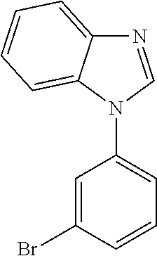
N1=CN(C2=CC=CC(Br)=C2)C2=CC=CC=C12
